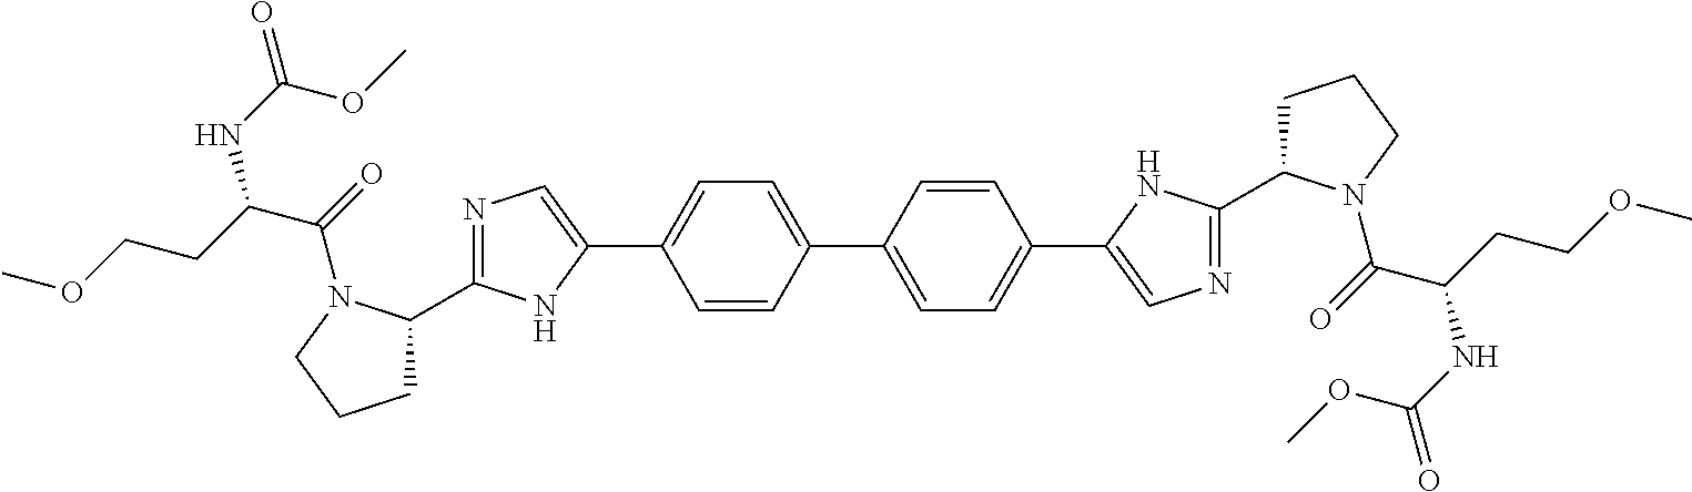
C1(C2CCCN2C(=O)C(NC(=O)OC)CCOC)=NC=C(C2=CC=C(C3=CC=C(C4=CN=C(C5N(C(=O)C(CCOC)NC(=O)OC)CCC5)N4)C=C3)C=C2)N1
